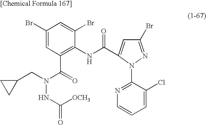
C1(Br)=CC(C(=O)N(NC([OCH3])=O)CC2CC2)=C(NC(=O)C2=CC(Br)=NN2C2=NC=CC=C2Cl)C(Br)=C1
